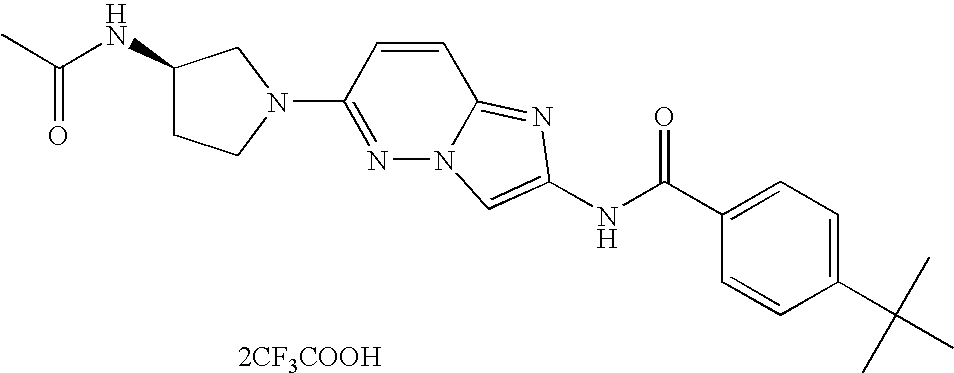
[2CF3COOH].C1=CC(C(C)(C)C)=CC=C1C(NC1=CN2N=C(N3CC(NC(C)=O)CC3)C=CC2=N1)=O
